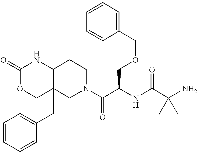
C12C(CC3=CC=CC=C3)(CN(C(C(NC(C(N)(C)C)=O)COCC3=CC=CC=C3)=O)CC1)COC(=O)N2
